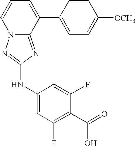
C1=CC=C(C2=CC=C([OCH3])C=C2)C2=NC(NC3=CC(F)=C(C(O)=O)C(F)=C3)=NN12
